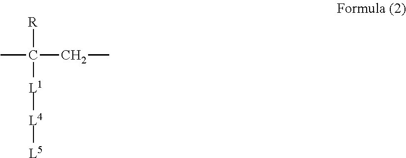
CC(CC)([R])[L1][L4][L5]
